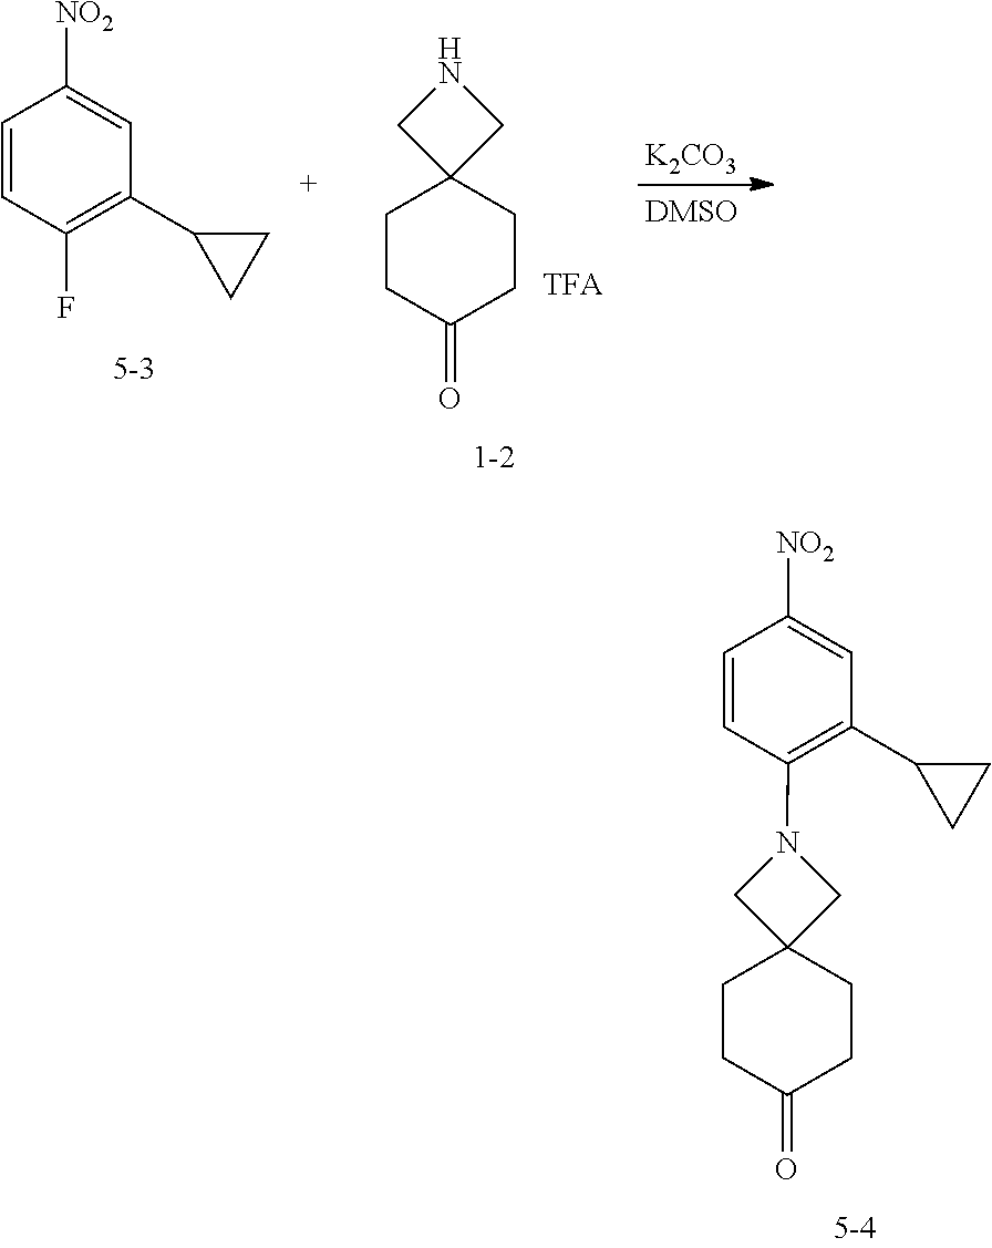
C1CC(=O)CCC12CNC2.C1=CC(F)=C(C2CC2)C=C1[NO2].[K2CO3].C1CC(=O)CCC12CN(C1=C(C3CC3)C=C([NO2])C=C1)C2
